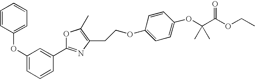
C1=CC=C(OC2=CC=CC=C2)C=C1C1=NC(CCOC2=CC=C(OC(C(OCC)=O)(C)C)C=C2)=C(C)O1
